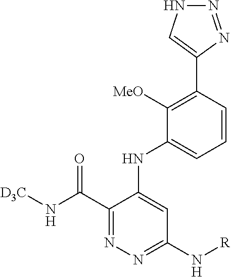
N(C(C1=NN=C(N[R])C=C1NC1=CC=CC(C2=CNN=N2)=C1[MeO])=O)[D3C]
